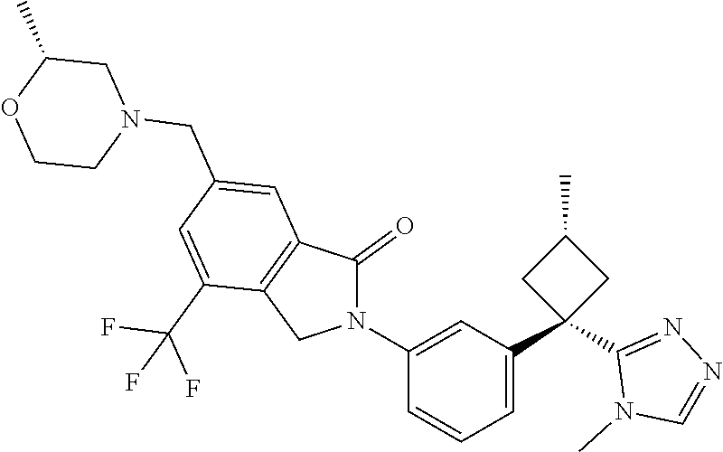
C1(N2C(=O)C3=C(C2)C(C(F)(F)F)=CC(CN2CC(C)OCC2)=C3)=CC(C2(C3=NN=CN3C)CC(C)C2)=CC=C1
